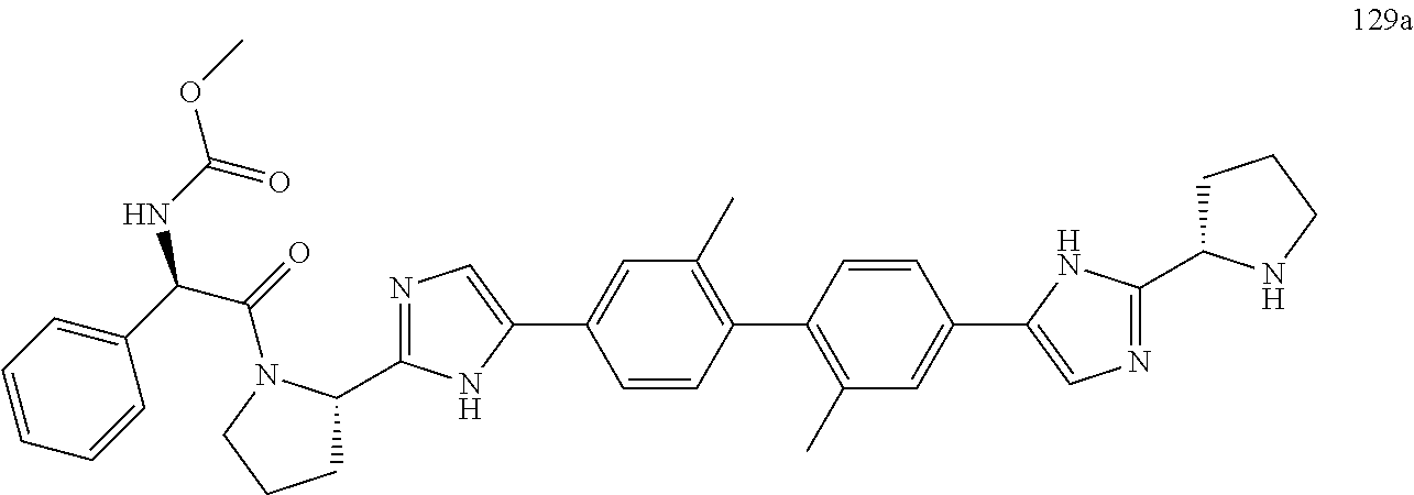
N1=C(C2CCCN2C(=O)C(C2=CC=CC=C2)NC(=O)OC)NC(C2=CC(C)=C(C3=C(C)C=C(C4=CN=C(C5CCCN5)N4)C=C3)C=C2)=C1
